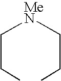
C(CC)[MeN]CCC
